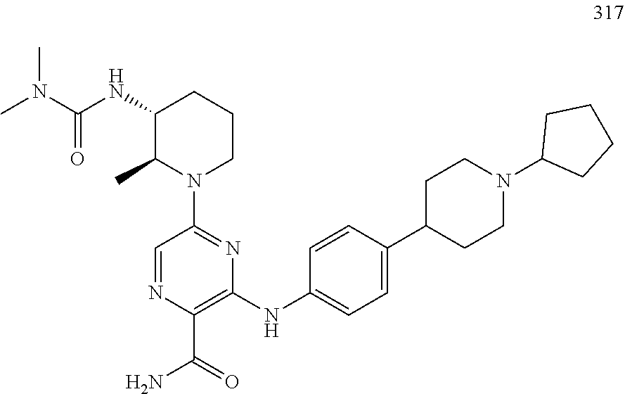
C1(NC(=O)N(C)C)C(C)N(C2=NC(NC3=CC=C(C4CCN(C5CCCC5)CC4)C=C3)=C(C(N)=O)N=C2)CCC1
